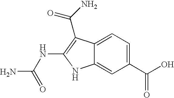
C1(C(O)=O)=CC=C2C(=C1)NC(NC(N)=O)=C2C(N)=O
